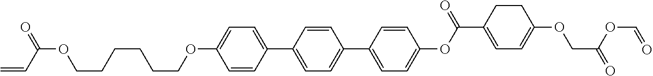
C1=CC(C2=CC=C(C3=CC=C(OC(=O)C4=CC=C(OCC(OC=O)=O)CC4)C=C3)C=C2)=CC=C1OCCCCCCOC(C=C)=O
